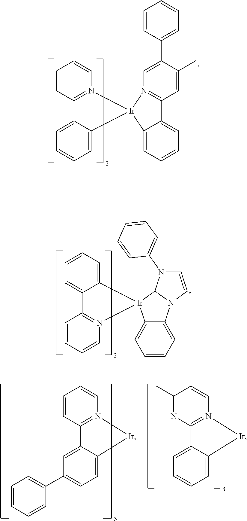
C1=CC2=N(C=C1)[Ir]1(C3=CC=CC=C23)N2=C(C=C(C)C(C3=CC=CC=C3)=C2)C2=CC=CC=C21.C1=CC=C2C(=C1)C1=N(C=CC=C1)[Ir]21C2=CC=CC=C2N2C1N(C1=CC=CC=C1)C=C2.C1=CC2=N(C=C1)[Ir]C1=CC=C(C3=CC=CC=C3)C=C21.C1(C)=NC2=N(C=C1)[Ir]C1=CC=CC=C21
